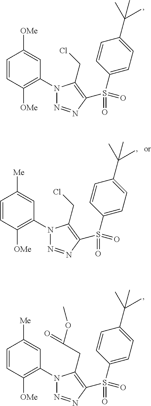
C1=CC([OMe])=C(N2N=NC(S(C3=CC=C(C(C)(C)C)C=C3)(=O)=O)=C2CCl)C=C1[OMe].C1=CC([OMe])=C(N2N=NC(S(C3=CC=C(C(C)(C)C)C=C3)(=O)=O)=C2CC(=O)OC)C=C1[Me].C1=CC([OMe])=C(N2N=NC(S(C3=CC=C(C(C)(C)C)C=C3)(=O)=O)=C2CCl)C=C1[Me]
